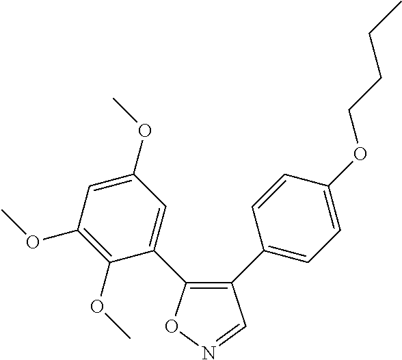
C1(C2=CC=C(OCCCC)C=C2)=C(C2=CC(OC)=CC(OC)=C2OC)ON=C1
